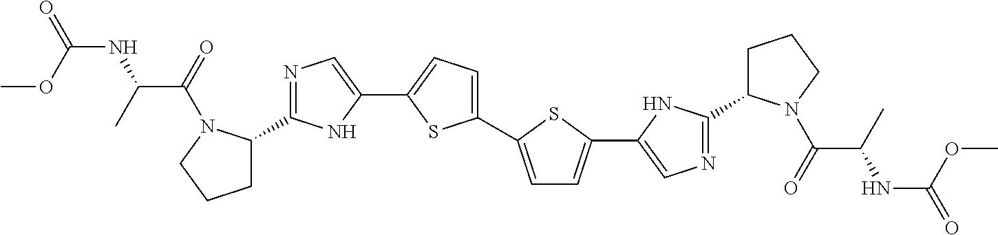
C1(C2=CC=C(C3=CN=C(C4CCCN4C(C(C)NC(=O)OC)=O)N3)S2)=CC=C(C2=CN=C(C3CCCN3C(C(C)NC(=O)OC)=O)N2)S1
